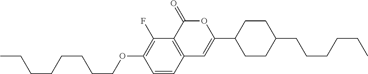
C1=CC2=C(C(F)=C1OCCCCCCCC)C(=O)OC(C1CCC(CCCCCC)CC1)=C2
